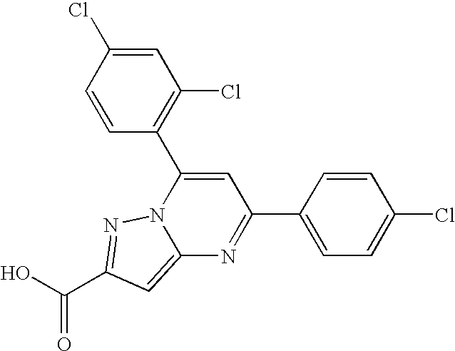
O=C(O)C1=NN2C(=C1)N=C(C1=CC=C(Cl)C=C1)C=C2C1=C(Cl)C=C(Cl)C=C1
